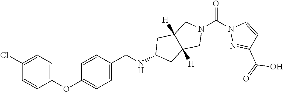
C1(Cl)=CC=C(OC2=CC=C(CNC3CC4([H])C([H])(C3)CN(C(N3N=C(C(=O)O)C=C3)=O)C4)C=C2)C=C1
